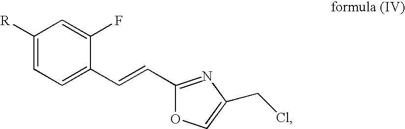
C1([R])=CC=C(C=CC2=NC(CCl)=CO2)C(F)=C1
